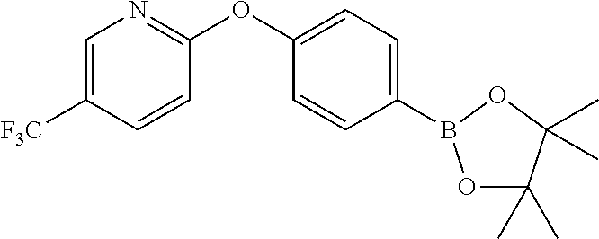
C1=C([F3C])C=CC(OC2=CC=C(B3OC(C)(C)C(C)(C)O3)C=C2)=N1
